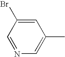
C1=C(Br)C=NC=C1C
